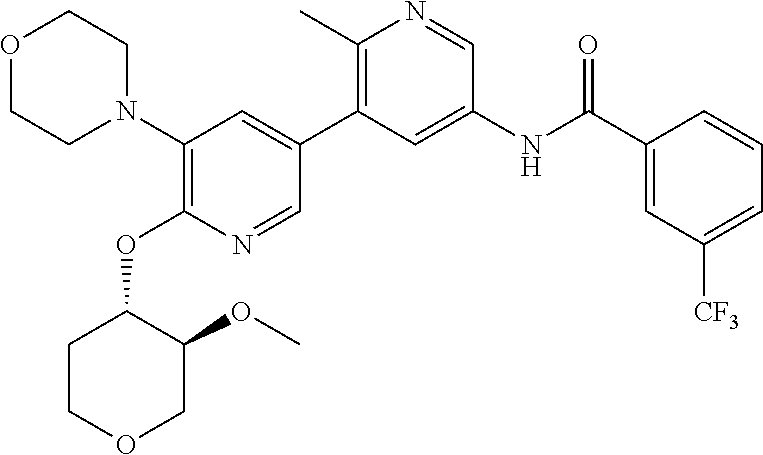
C1(N2CCOCC2)=C(OC2CCOCC2OC)N=CC(C2=C(C)N=CC(NC(C3=CC([CF3])=CC=C3)=O)=C2)=C1
